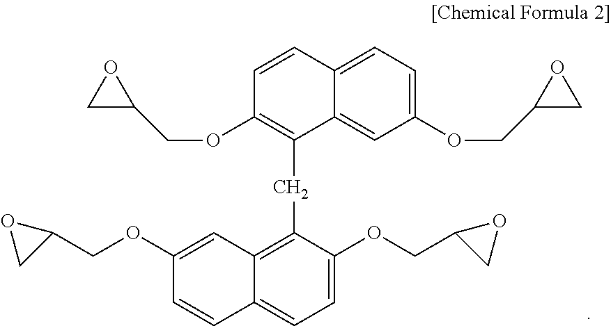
C1(OCC2CO2)=CC=C2C(=C1)C(CC1=C3C(=CC=C1OCC1OC1)C=CC(OCC1OC1)=C3)=C(OCC1CO1)C=C2
